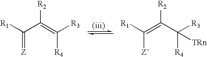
[R1]C(C(=C([R3])[R4])[R2])=[Z].[R1]C(=C(C([TRn])([R4])[R3])[R2])[Z-]
